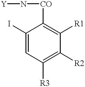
[Y]N[CO]C1=C([R1])C([R2])=C([R3])C=C1I
